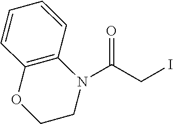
N1(C(CI)=O)C2=C(OCC1)C=CC=C2
